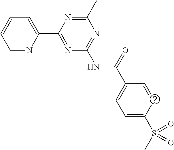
C1=NC(C2=NC(NC(C3=CC=C(S(C)(=O)=O)C=C3)=O)=NC(C)=N2)=CC=C1
